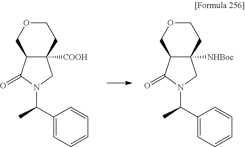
C12([COOH])C(C(=O)N(C(C)C3=CC=CC=C3)C1)COCC2.C12([NHBoc])C(C(=O)N(C(C)C3=CC=CC=C3)C1)COCC2
